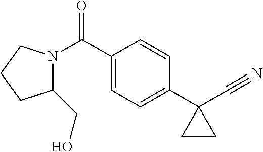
N1(C(C2=CC=C(C3(C#N)CC3)C=C2)=O)C(CO)CCC1
